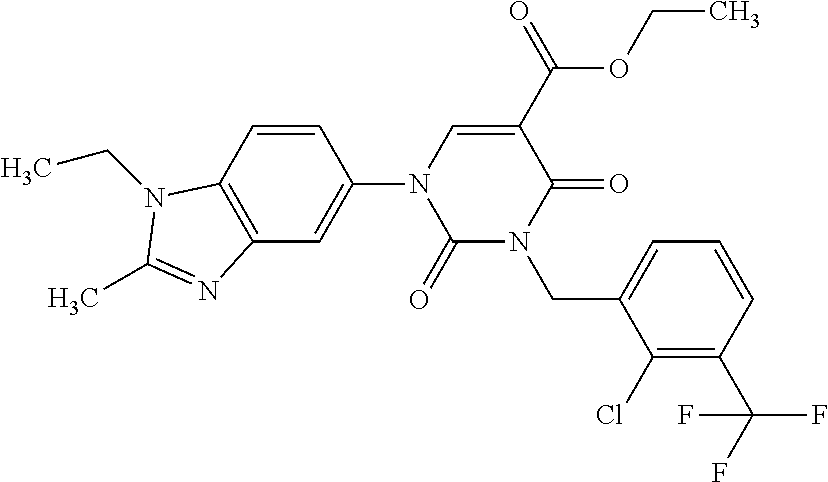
C1(=O)N(CC2=CC=CC(C(F)(F)F)=C2Cl)C(=O)C(C(=O)OCC)=CN1C1=CC2=C(C=C1)N(CC)C(C)=N2
